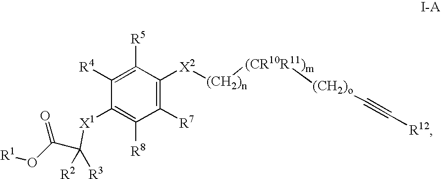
C1([R4])=C([R5])C([X2][(CH2)n][(CR10R11)m][(CH2)o]C#C[R12])=C([R7])C([R8])=C1[X1]C(C(O[R1])=O)([R2])[R3]
